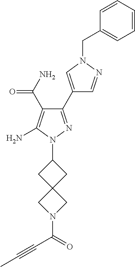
C1(C(=O)N)=C(N)N(C2CC3(C2)CN(C(=O)C#CC)C3)N=C1C1=CN(CC2=CC=CC=C2)N=C1
